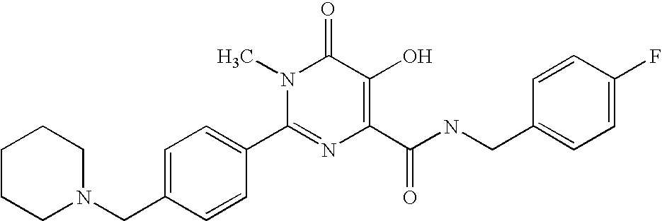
C1=C(CN2CCCCC2)C=CC(C2=NC(C(NCC3=CC=C(F)C=C3)=O)=C(O)C(=O)N2C)=C1
